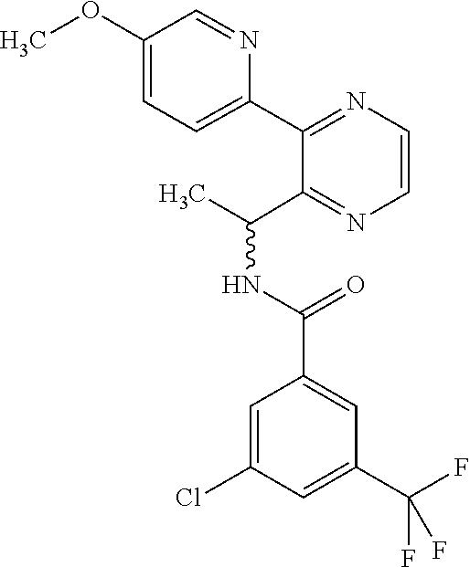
C(NC(C)C1=NC=CN=C1C1=CC=C(OC)C=N1)(C1=CC(C(F)(F)F)=CC(Cl)=C1)=O
